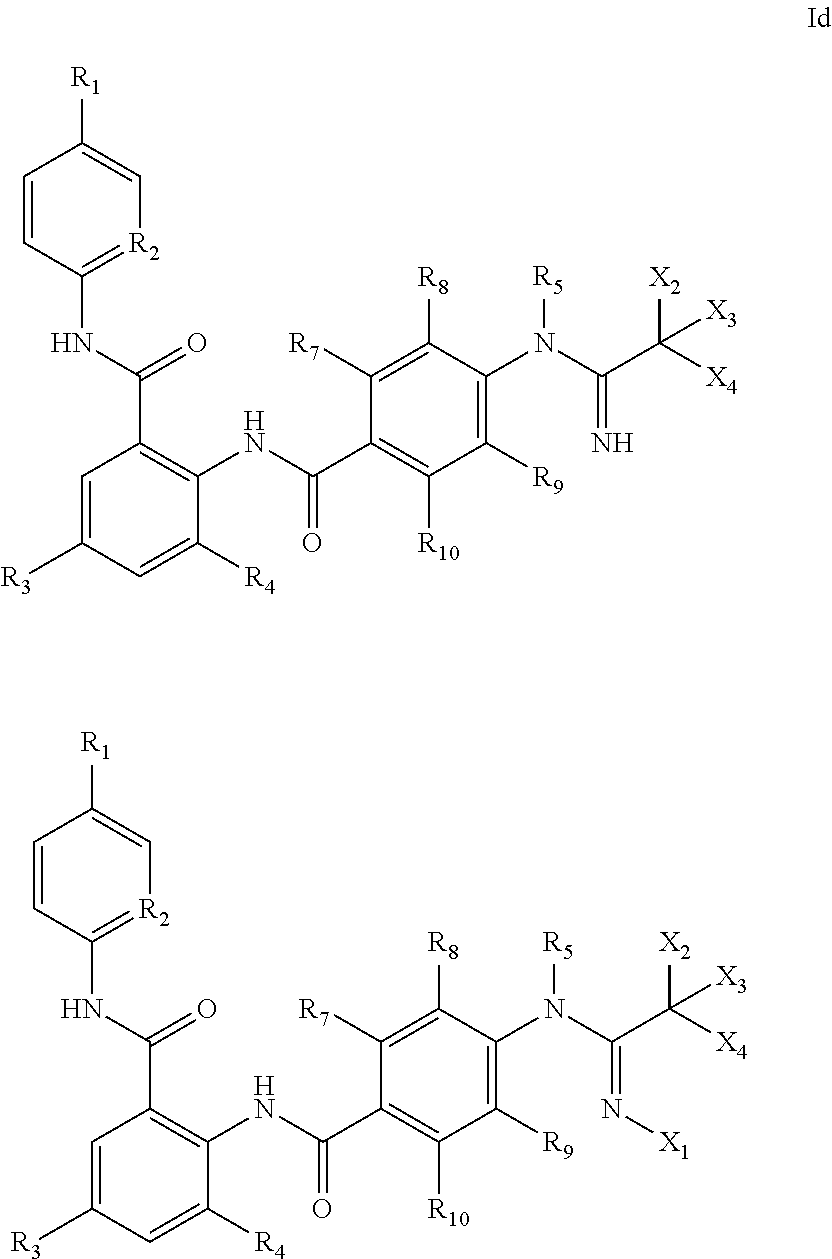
C1=CC(NC(=O)C2=C(NC(C3=C([R10])C([R9])=C(N(C(C([X4])([X2])[X3])=N)[R5])C([R8])=C3[R7])=O)C([R4])=CC([R3])=C2)=[R2]C=C1[R1].C1=CC(NC(=O)C2=C(NC(C3=C([R10])C([R9])=C(N(C(C([X4])([X2])[X3])=N[X1])[R5])C([R8])=C3[R7])=O)C([R4])=CC([R3])=C2)=[R2]C=C1[R1]
